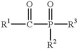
[R1]C(P([R3])([R2])=O)=O
